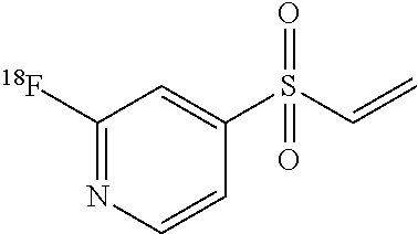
C1([18F])=NC=CC(S(C=C)(=O)=O)=C1
